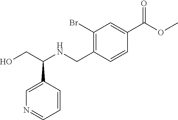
C1(CNC(CO)C2=CN=CC=C2)=C(Br)C=C(C(OC)=O)C=C1
